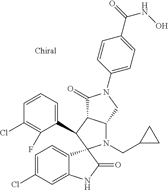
C1(C2C3C(N(CC4CC4)C24C2=CC=C(Cl)C=C2NC4=O)CN(C2=CC=C(C(=O)NO)C=C2)C3=O)=CC=CC(Cl)=C1F
